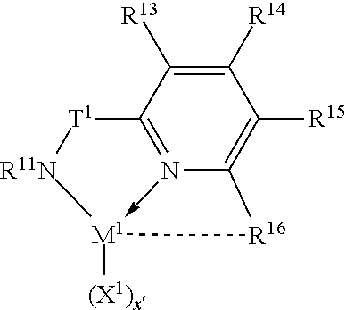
C1([R13])=C([R14])C([R15])=C2N3->[M1]([(X1)x])([R16]2)[R11N][T1]C=31
